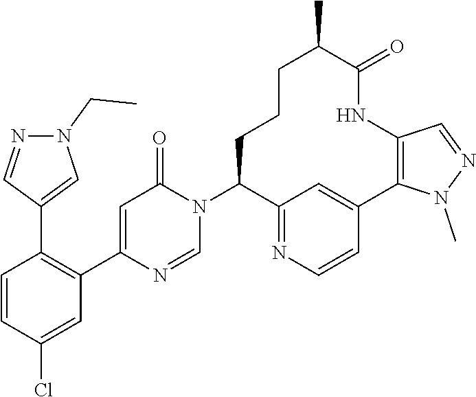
C1=CC(Cl)=CC(C2=CC(=O)N(C3C4=NC=CC(=C4)C4=C(NC(=O)C(C)CCC3)C=NN4C)C=N2)=C1C1=CN(CC)N=C1
